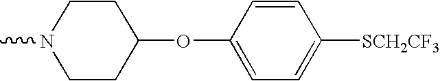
CN1CCC(OC2=CC=C([SCH2CF3])C=C2)CC1
